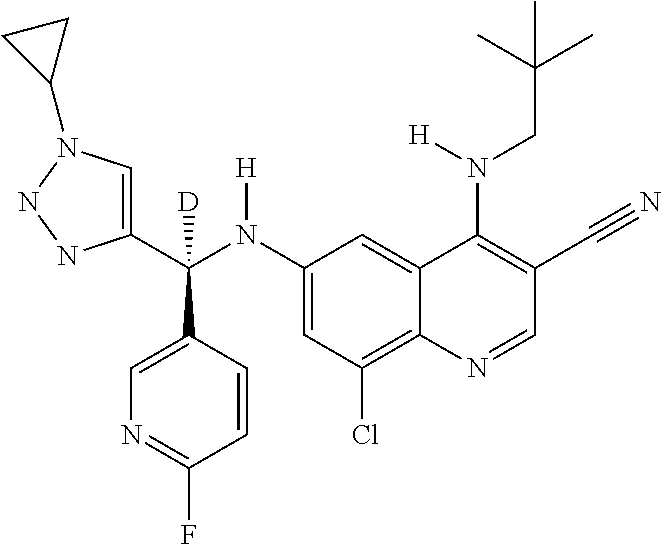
C1(N(C(C2=CN(C3CC3)NN2)(C2=CN=C(F)C=C2)[D])[H])=CC(Cl)=C2C(=C1)C(N(CC(C)(C)C)[H])=C(C#N)C=N2
